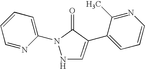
N1C=C(C2=CC=CN=C2C)C(=O)N1C1=CC=CC=N1
